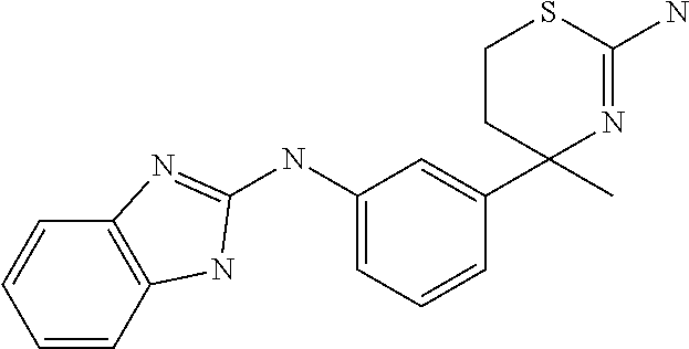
C1CC(C2=CC(NC3=NC4=C(C=CC=C4)N3)=CC=C2)(C)N=C(N)S1
